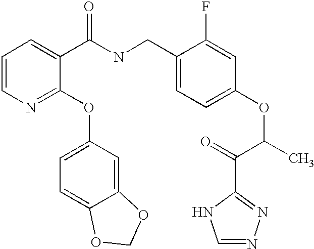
C1=CN=C(OC2=CC=C3C(=C2)OCO3)C(C(NCC2=CC=C(OC(C(C3=NN=CN3)=O)C)C=C2F)=O)=C1
